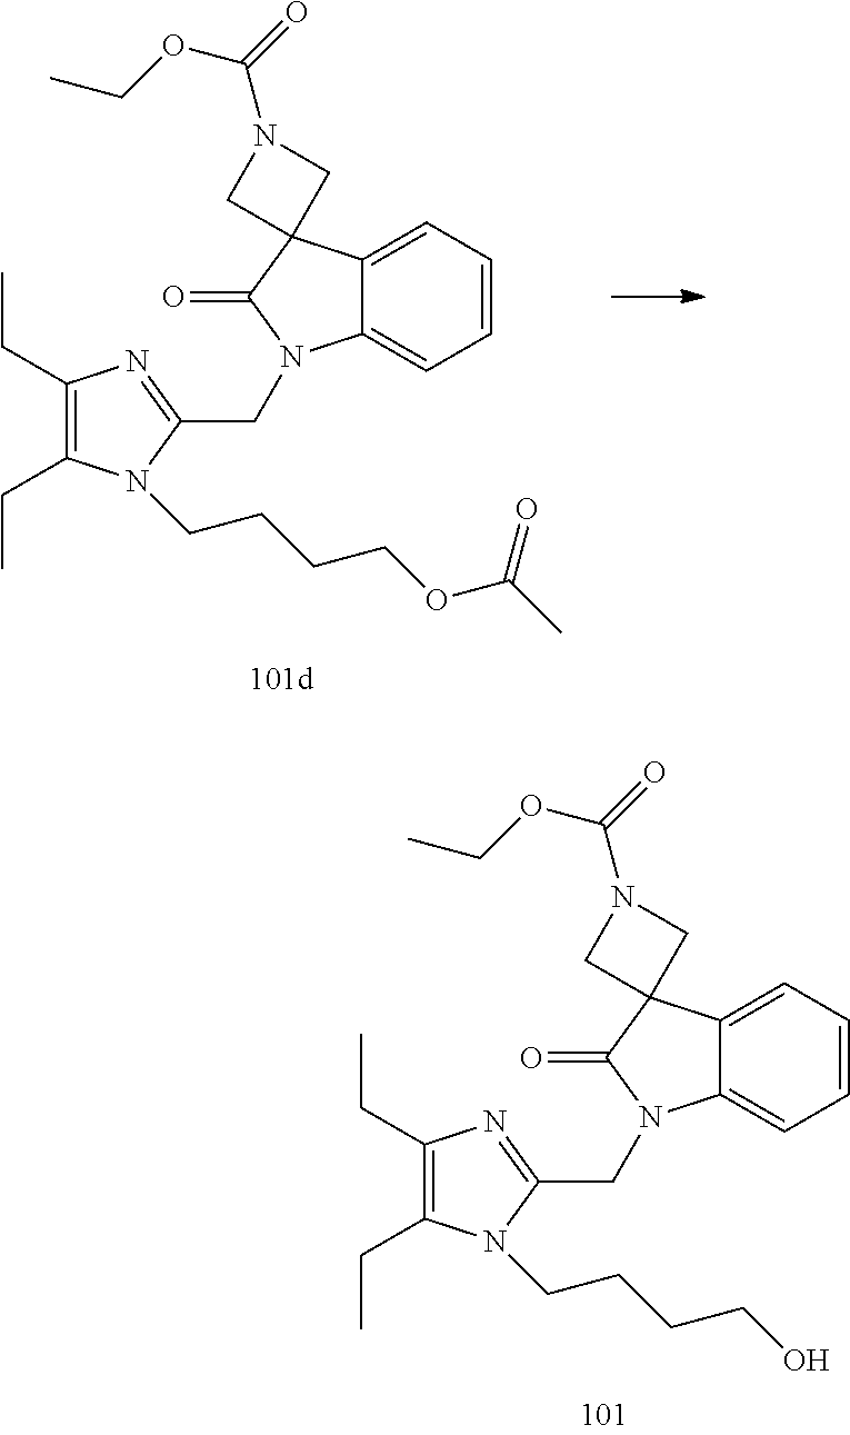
C1(CC)=C(CC)N(CCCCOC(C)=O)C(CN2C3=CC=CC=C3C3(C2=O)CN(C(OCC)=O)C3)=N1.C1(CC)=C(CC)N(CCCCO)C(CN2C3=CC=CC=C3C3(C2=O)CN(C(OCC)=O)C3)=N1
